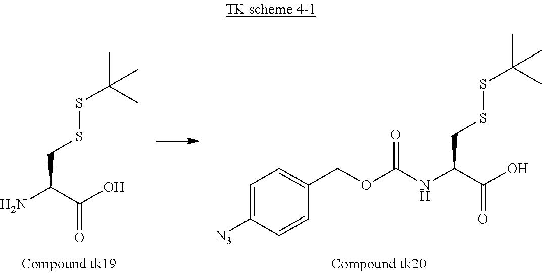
CC(SSCC(C(=O)O)N)(C)C.CC(SSCC(C(=O)O)NC(OCC1=CC=C([N3])C=C1)=O)(C)C
